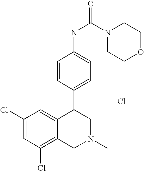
Cl.C1(Cl)=C2C(=CC(Cl)=C1)C(C1=CC=C(NC(=O)N3CCOCC3)C=C1)CN(C)C2
